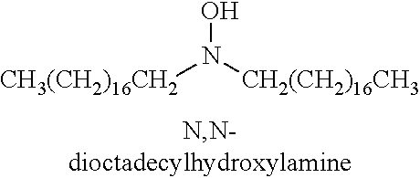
[CH3(CH2)16CH2]N(O)[CH2(CH2)16CH3]
